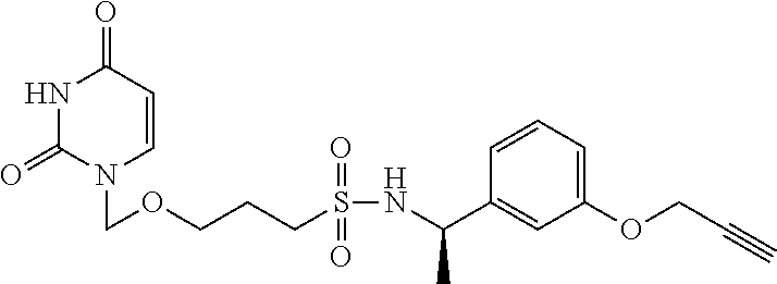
N1C(=O)N(COCCCS(NC(C2=CC(OCC#C)=CC=C2)C)(=O)=O)C=CC1=O
